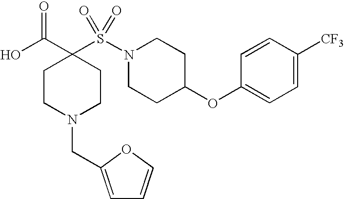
C1CN(CC2=CC=CO2)CCC1(C(O)=O)S(N1CCC(OC2=CC=C([CF3])C=C2)CC1)(=O)=O
